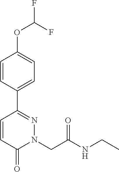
C1=CC(C2=NN(CC(NCC)=O)C(=O)C=C2)=CC=C1OC(F)F
